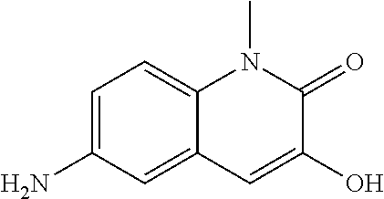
C1=C(N)C=C2C(=C1)N(C)C(=O)C(O)=C2
